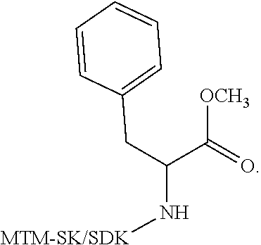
N(C(C(=O)[OCH3])CC1=CC=CC=C1)[MTM-SK/SDK]
